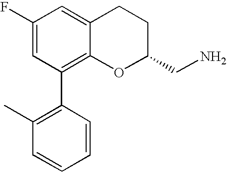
C1(F)=CC(C2=C(C)C=CC=C2)=C2C(=C1)CCC(CN)O2
